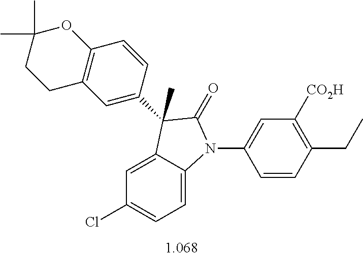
C1=C2C(=CC=C1Cl)N(C1=CC([CO2H])=C(CC)C=C1)C(=O)C2(C)C1=CC2=C(C=C1)OC(C)(C)CC2
